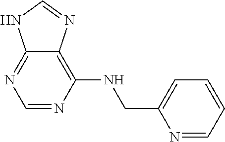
C(C1=CC=CC=N1)NC1=C2C(=NC=N1)NC=N2
